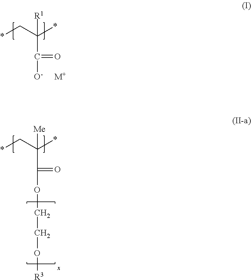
*CC(*)(C([O-])=O)[R1].[M+].*CC(*)(C(OCCO[R3])=O)[Me]
